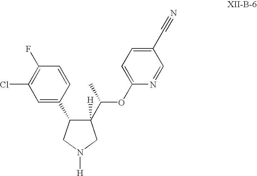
C1(C2C([H])(C(C)OC3=CC=C(C#N)C=N3)CN([H])C2)=CC(Cl)=C(F)C=C1
